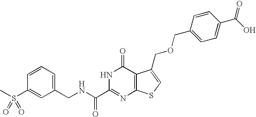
C1(CNC(C2=NC3=C(C(=O)N2)C(COCC2=CC=C(C(O)=O)C=C2)=CS3)=O)=CC=CC(S(C)(=O)=O)=C1
